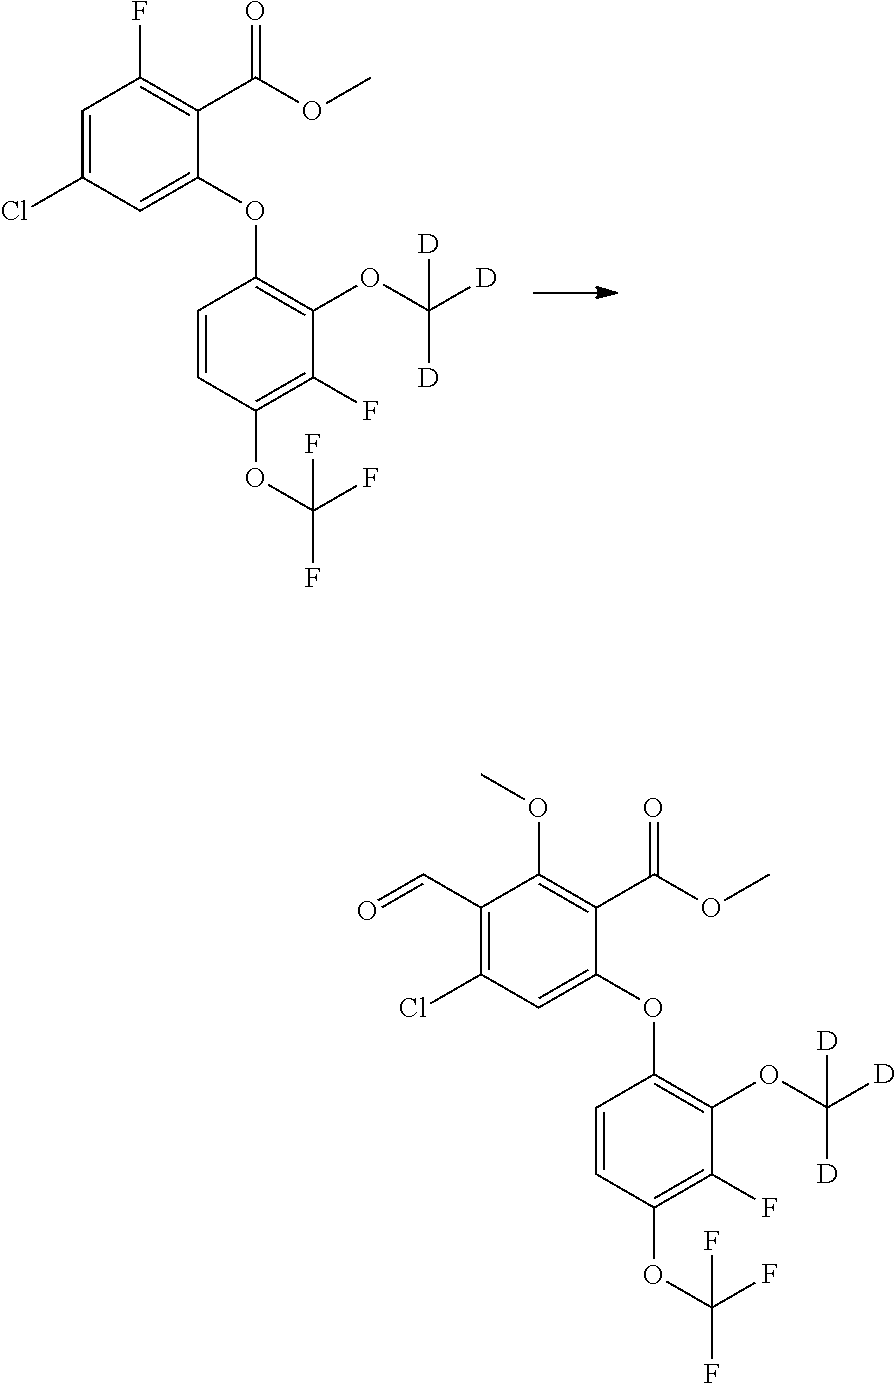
O(C1=C(OC([D])([D])[D])C(F)=C(OC(F)(F)F)C=C1)C1=CC(Cl)=CC(F)=C1C(=O)OC.O(C1=C(OC([D])([D])[D])C(F)=C(OC(F)(F)F)C=C1)C1=CC(Cl)=C(C=O)C(OC)=C1C(=O)OC
